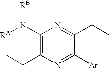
C1(N([RA])[RB])=C(CC)N=C([Ar])C(CC)=N1
